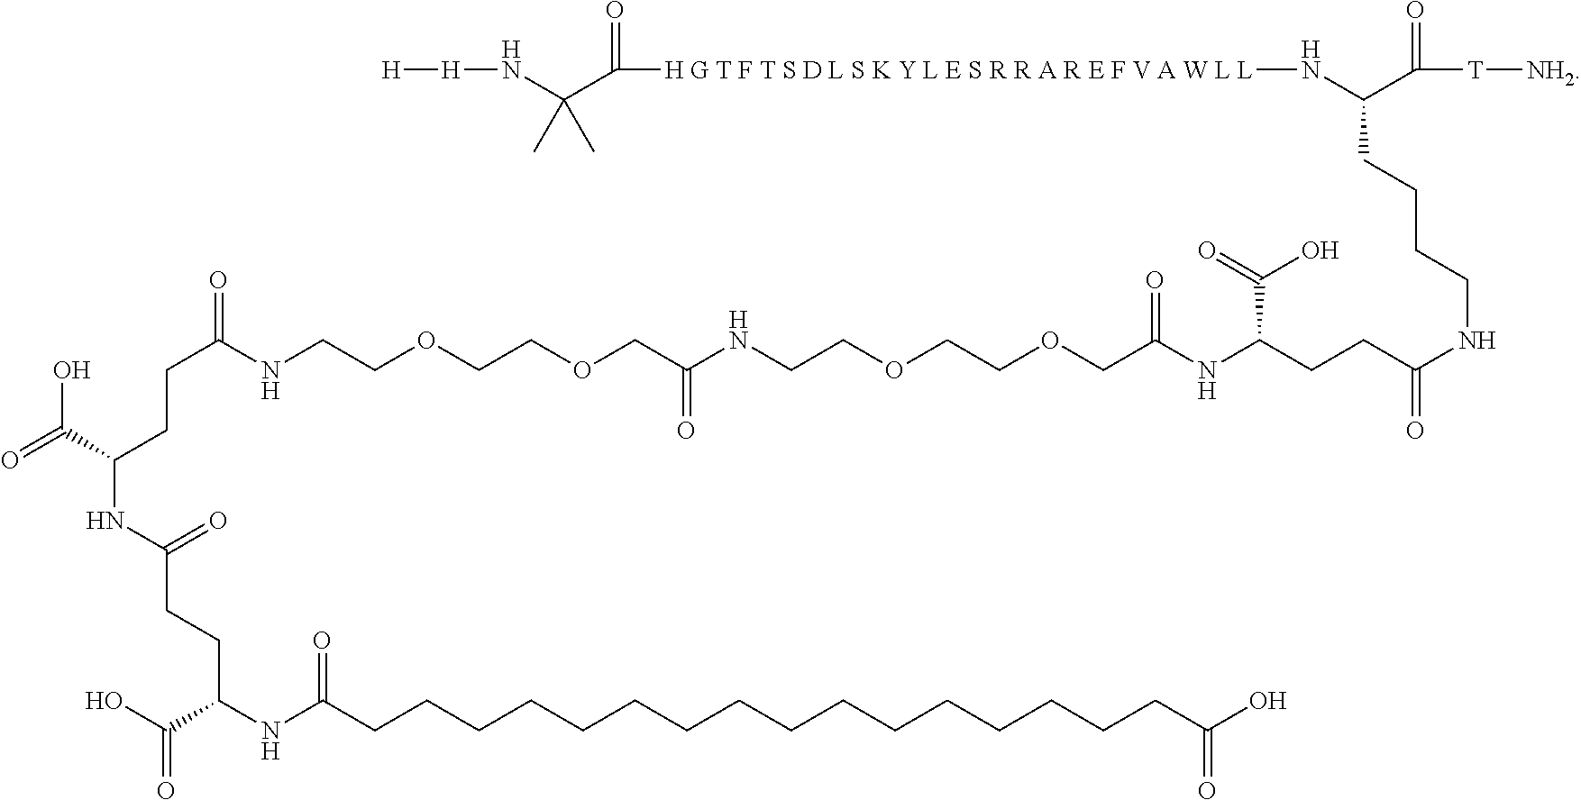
OC(C(CCC(NCCOCCOCC(NCCOCCOCC(NC(CCC(NCCCCC(C(=O)[T][NH2])N[H G T F T S D L S K Y L E S R R A R E F V A W L L]C(C(N[H][H])(C)C)=O)=O)C(=O)O)=O)=O)=O)NC(=O)CCC(NC(CCCCCCCCCCCCCCCCC(O)=O)=O)C(O)=O)=O
